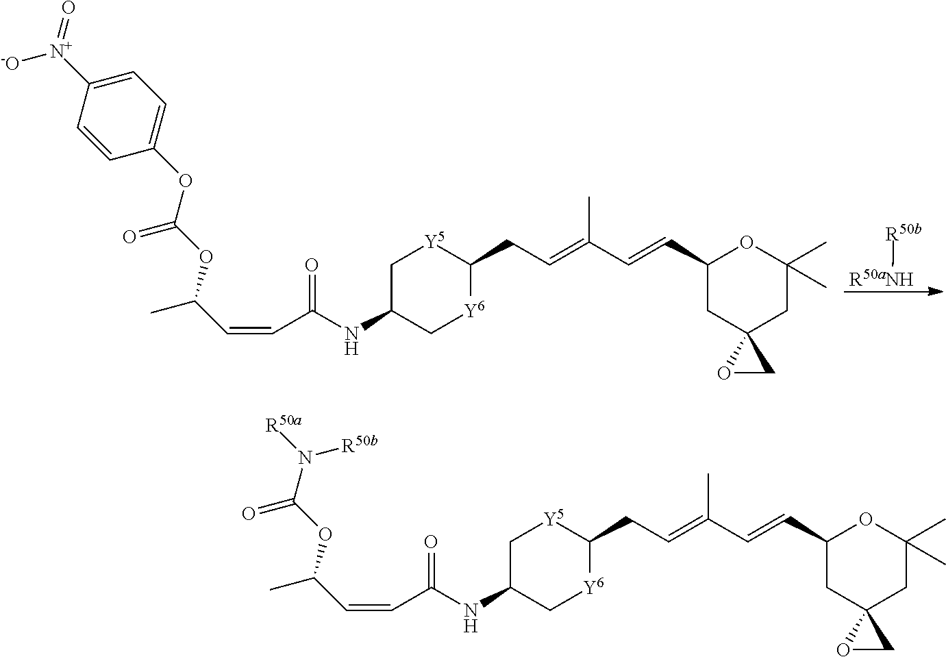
[R50b][R50aNH].C1(C=CC(=CCC2[Y5]CC(NC(C=CC(C)OC(OC3=CC=C([N+](=O)[-O])C=C3)=O)=O)C[Y6]2)C)CC2(CC(C)(C)O1)OC2.C1(C=CC(=CCC2[Y5]CC(NC(C=CC(C)OC(N([R50a])[R50b])=O)=O)C[Y6]2)C)CC2(CC(C)(C)O1)OC2
